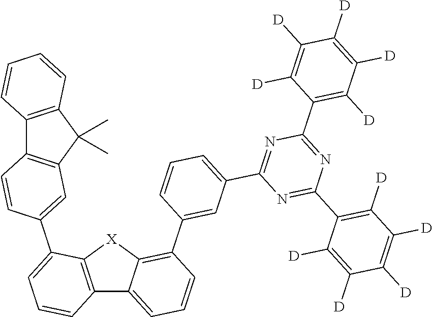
C12=C(C(C)(C)C3=C1C=CC(C1=CC=CC4=C1[X]C1=C(C5=CC(C6=NC(C7=C([D])C([D])=C([D])C([D])=C7[D])=NC(C7=C([D])C([D])=C([D])C([D])=C7[D])=N6)=CC=C5)C=CC=C41)=C3)C=CC=C2
